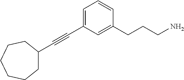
C1=C(C#CC2CCCCCC2)C=C(CCCN)C=C1
